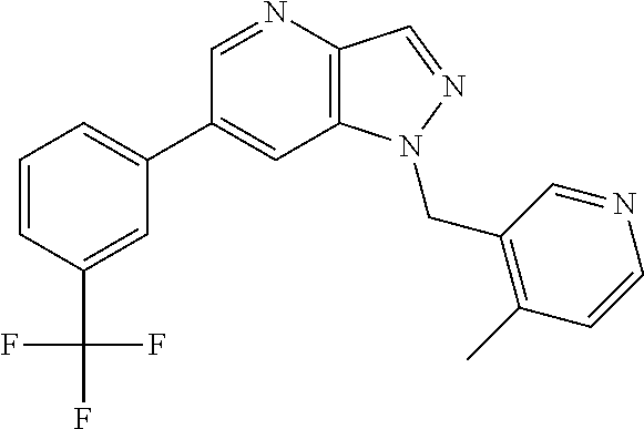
C1(C2=CC=CC(C(F)(F)F)=C2)=CC2=C(C=NN2CC2=C(C)C=CN=C2)N=C1
